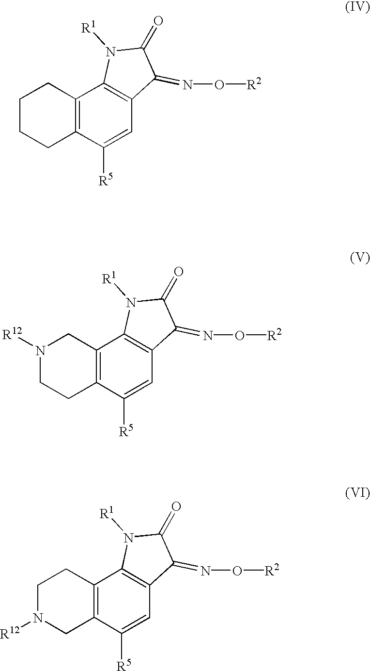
C1CCC2=C(C1)C1=C(C=C2[R5])C(=NO[R2])C(=O)N1[R1].N1([R12])CCC2=C(C1)C1=C(C=C2[R5])C(=NO[R2])C(=O)N1[R1].C1N([R12])CC2=C(C1)C1=C(C=C2[R5])C(=NO[R2])C(=O)N1[R1]
